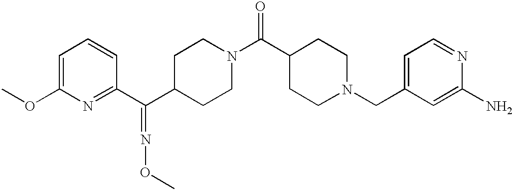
C1=C(OC)N=C(C(C2CCN(C(C3CCN(CC4=CC=NC(N)=C4)CC3)=O)CC2)=NOC)C=C1
